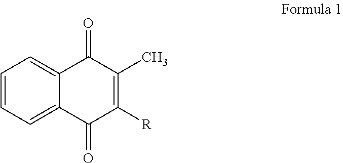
C1=CC=C2C(=C1)C(=O)C(C)=C([R])C2=O
